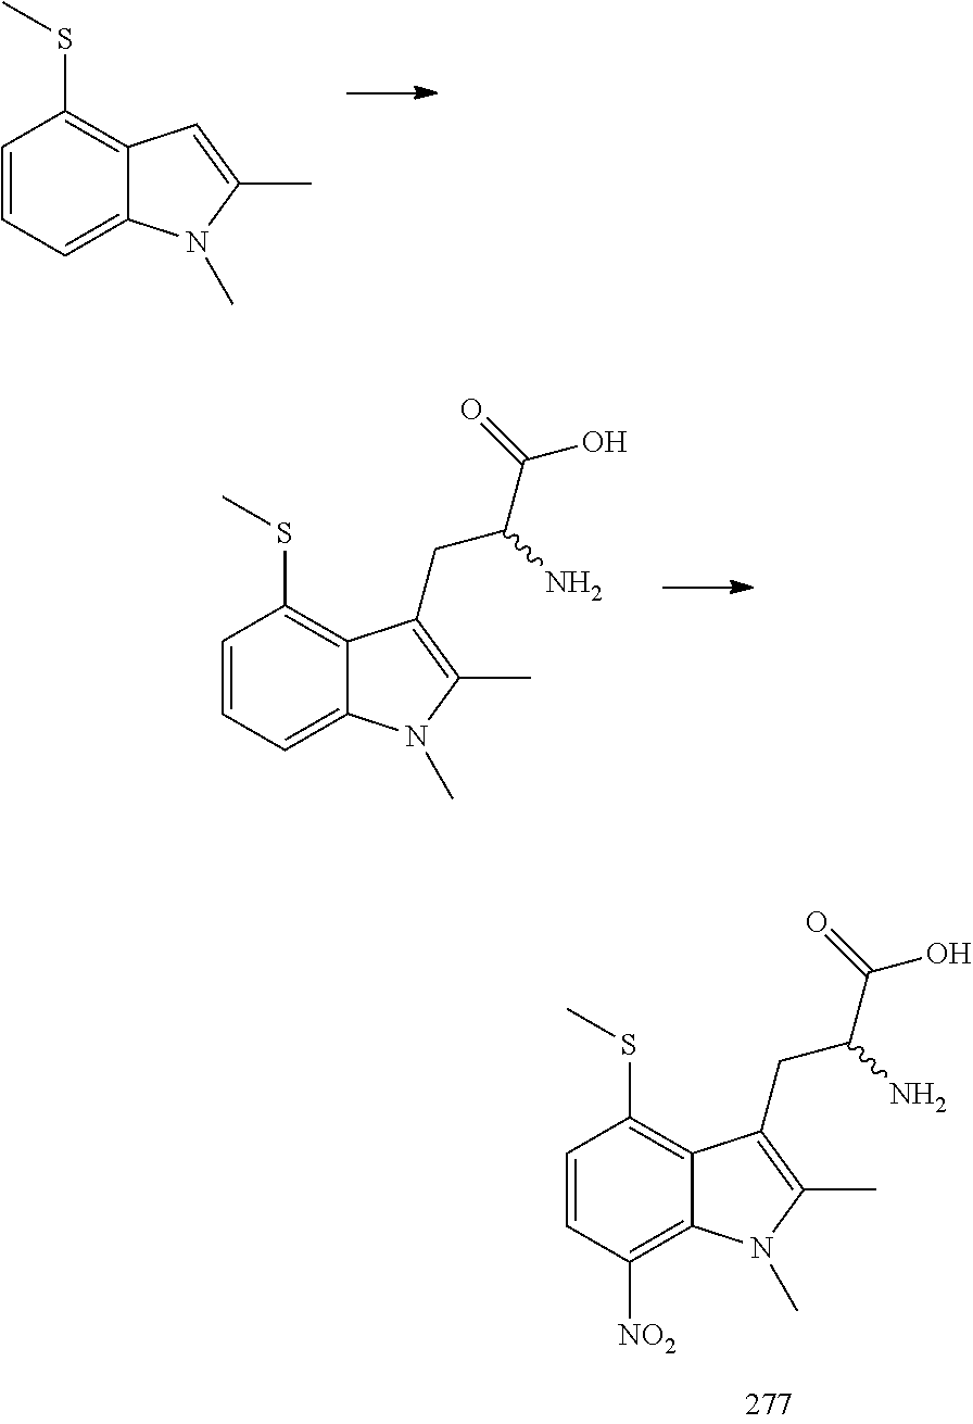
C1=CC([NO2])=C2C(=C1SC)C(CC(C(O)=O)N)=C(C)N2C.C1=CC=C2C(=C1SC)C=C(C)N2C.C1=CC=C2C(=C1SC)C(CC(C(O)=O)N)=C(C)N2C
